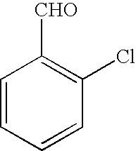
C1=CC=CC(Cl)=C1[CHO]
